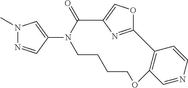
C12=C(C=NC=C1)OCCCCN(C1=CN(C)N=C1)C(=O)C1=COC2=N1
